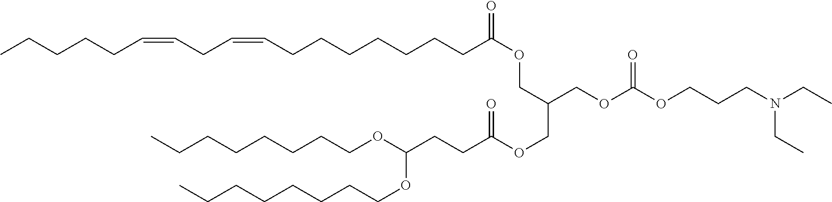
CCCCCC=CCC=CCCCCCCCC(OCC(COC(CCC(OCCCCCCCC)OCCCCCCCC)=O)COC(OCCCN(CC)CC)=O)=O
